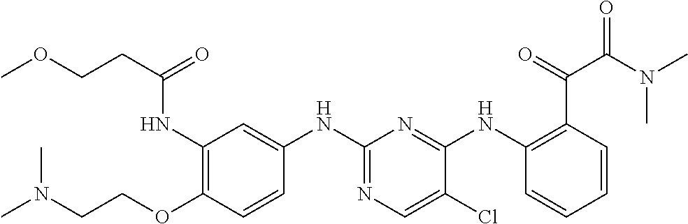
C1(NC(CCOC)=O)=C(OCCN(C)C)C=CC(NC2=NC=C(Cl)C(NC3=C(C(=O)C(N(C)C)=O)C=CC=C3)=N2)=C1
